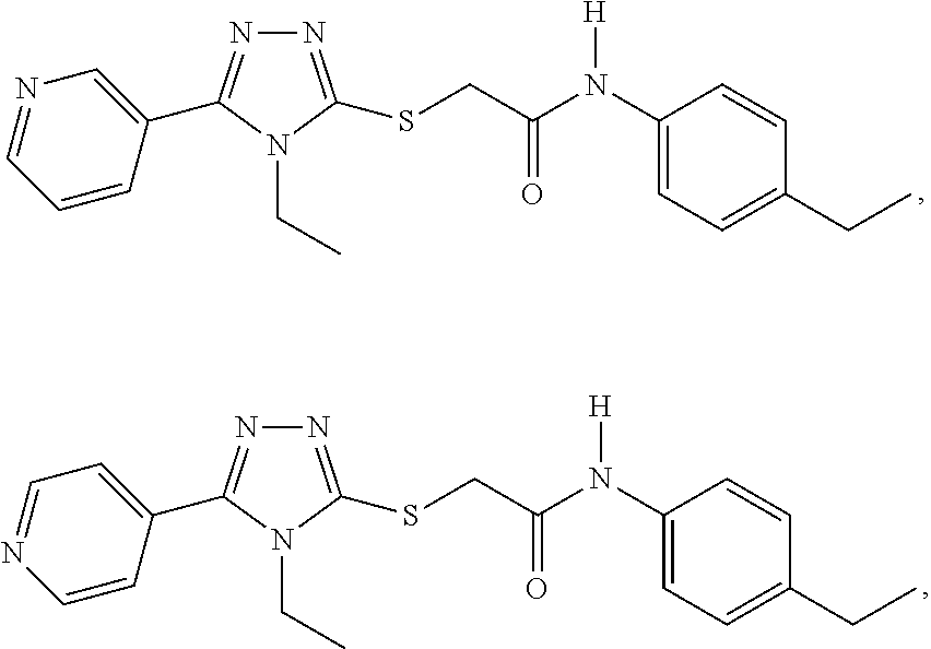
N1=C(SCC(N(C2=CC=C(CC)C=C2)[H])=O)N(CC)C(C2=CN=CC=C2)=N1.N1=C(SCC(N(C2=CC=C(CC)C=C2)[H])=O)N(CC)C(C2=CC=NC=C2)=N1
